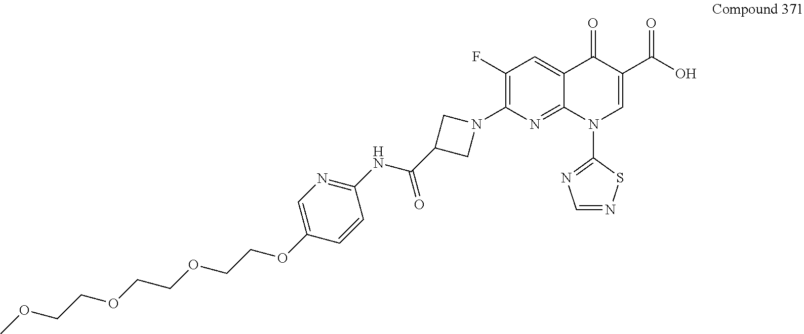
C12=CC(F)=C(N3CC(C(NC4=NC=C(OCCOCCOCCOC)C=C4)=O)C3)N=C1N(C1=NC=NS1)C=C(C(O)=O)C2=O
